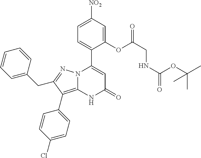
C1(OC(CNC(=O)OC(C)(C)C)=O)=CC([NO2])=CC=C1C1=CC(=O)NC2=C(C3=CC=C(Cl)C=C3)C(CC3=CC=CC=C3)=NN12
